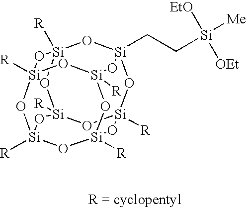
[R][Si]12O[Si]3(CC[Si]([Me])([EtO])[OEt])O[Si]4([R])O[Si]([R])(O1)O[Si]1([R])O[Si]([R])(O[Si]([R])(O[Si]([R])(O1)O2)O3)O4
